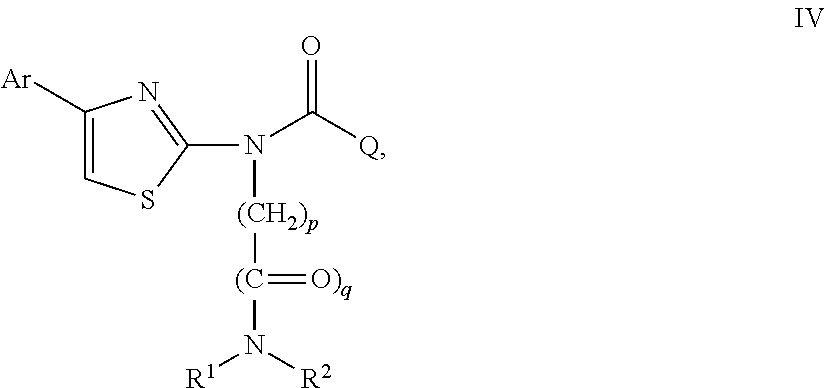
C1([Ar])=CSC(N(C([Q])=O)[(CH2)p][(C](N([R1])[R2])=[O)q])=N1
